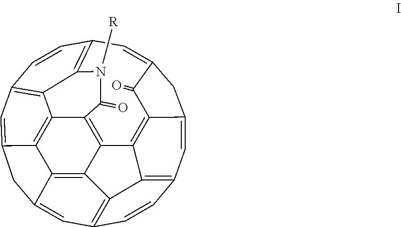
C12=C3C4=C5C(=C1)CC1=CC6=C7C(=C15)C1=C4C4=C5C(=CC(=C43)C=C2)CC(=CC(=C7N([R])C1=O)C=C6)C5=O
